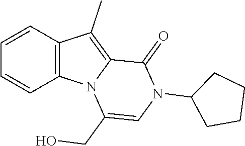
C1=CC2=C(C=C1)N1C(=C2C)C(=O)N(C2CCCC2)C=C1CO
